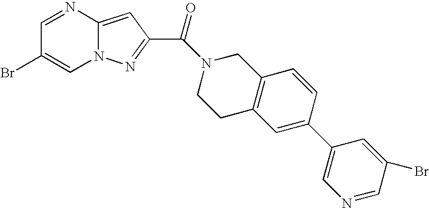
C1=NC2=CC(C(N3CC4=C(C=C(C5=CN=CC(Br)=C5)C=C4)CC3)=O)=NN2C=C1Br
